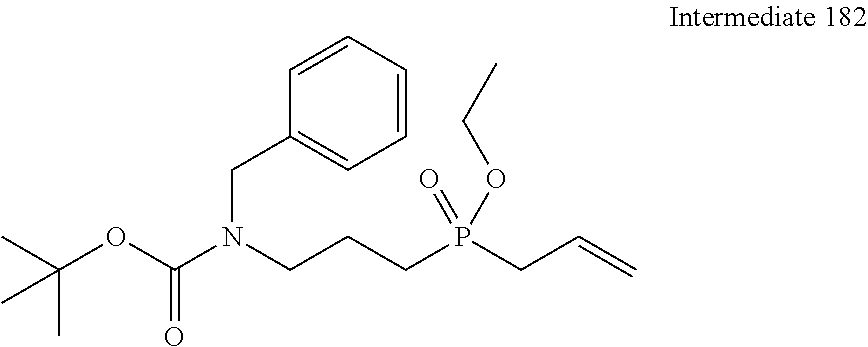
C1=CC=CC=C1CN(C(OC(C)(C)C)=O)CCCP(CC=C)(OCC)=O
